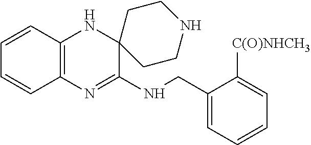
C12=C(N=C(NCC3=CC=CC=C3[C(O)NHCH3])C3(N1)CCNCC3)C=CC=C2
